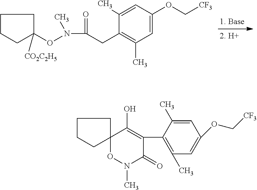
C1CCC(ON(C(CC2=C(C)C=C(OC[CF3])C=C2C)=O)C)([CO2C2H5])C1.C1CCC2(C1)ON(C)C(=O)C(C1=C(C)C=C(OC[CF3])C=C1C)=C2O
